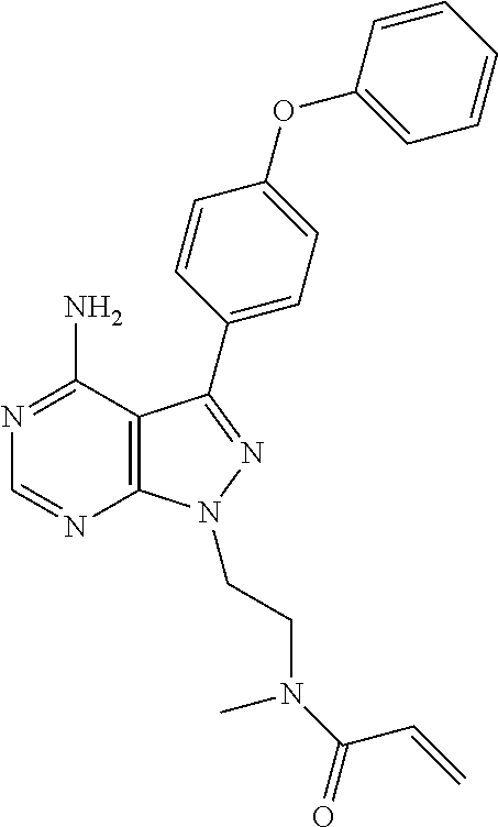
C12=C(C(N)=NC=N1)C(C1=CC=C(OC3=CC=CC=C3)C=C1)=NN2CCN(C)C(C=C)=O
